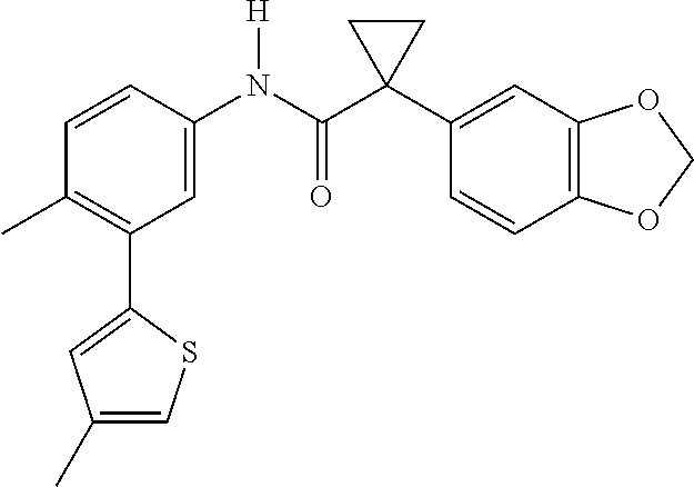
C1(C2=C(C)C=CC(N(C(C3(C4=CC5=C(C=C4)OCO5)CC3)=O)[H])=C2)=CC(C)=CS1
